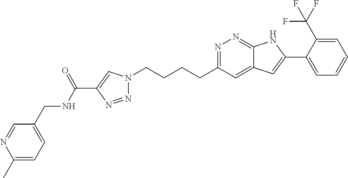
N1=C(CCCCN2N=NC(C(NCC3=CC=C(C)N=C3)=O)=C2)C=C2C(=N1)NC(C1=CC=CC=C1C(F)(F)F)=C2
